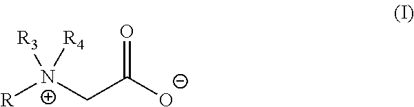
O=C([O-])C[N+]([R])([R3])[R4]
